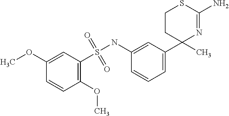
C1(OC)=CC(S(NC2=CC(C3(C)CCSC(N)=N3)=CC=C2)(=O)=O)=C(OC)C=C1
